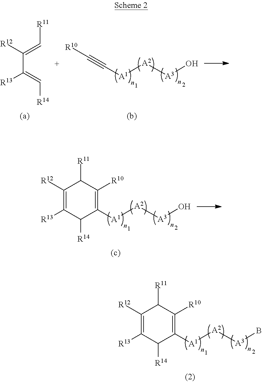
[R10]C#C[A1][A2][A3]O.C(C([R13])=C[R14])([R12])=C[R11].C1([A1][A2][A3]O)=C([R10])C([R11])C([R12])=C([R13])C1[R14].C1([A1][A2][A3]B)=C([R10])C([R11])C([R12])=C([R13])C1[R14]
